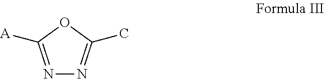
N1=C([A])OC(C)=N1
